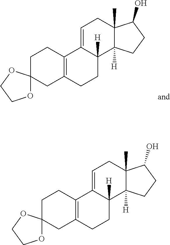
C1=C2C([H])(C3([H])C(C)(C1)C(O)CC3)CCC1=C2CCC2(C1)OCCO2.C1=C2C([H])(C3([H])C(C)(C1)C(O)CC3)CCC1=C2CCC2(C1)OCCO2
